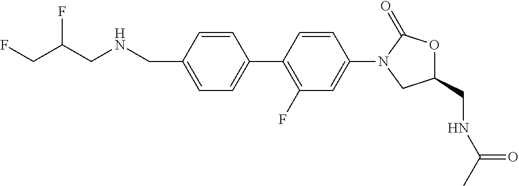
C1(CNCC(CF)F)=CC=C(C2=C(F)C=C(N3C(=O)OC(CNC(C)=O)C3)C=C2)C=C1
